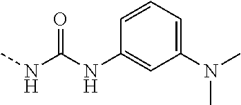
CNC(NC1=CC(N(C)C)=CC=C1)=O
